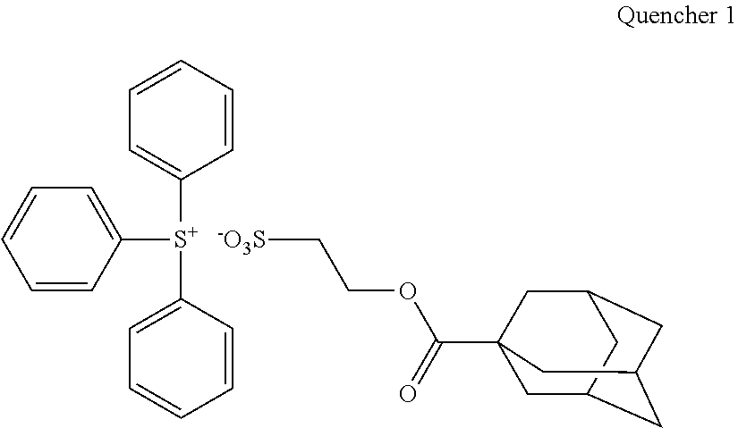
[S+](C1=CC=CC=C1)(C1=CC=CC=C1)C1=CC=CC=C1.[-O3S]CCOC(=O)C12CC3CC(CC(C1)C3)C2
